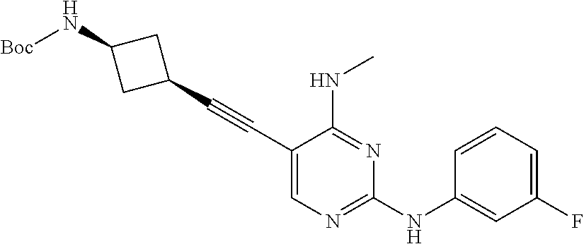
C1(C#CC2=CN=C(NC3=CC(F)=CC=C3)N=C2NC)CC(N[Boc])C1
